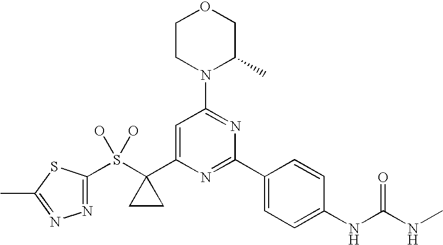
S(C1(C2=CC(N3C(C)COCC3)=NC(C3=CC=C(NC(NC)=O)C=C3)=N2)CC1)(O)(O)C1=NN=C(C)S1
